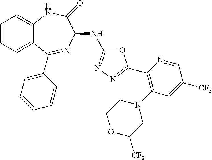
C1=CC=C2C(=C1)NC(=O)C(NC1=NN=C(C3=C(N4CCOC([CF3])C4)C=C([CF3])C=N3)O1)N=C2C1=CC=CC=C1
